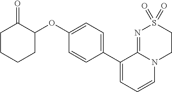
C1(C2=CC=CN3C2=NS(=O)(=O)CC3)=CC=C(OC2CCCCC2=O)C=C1
